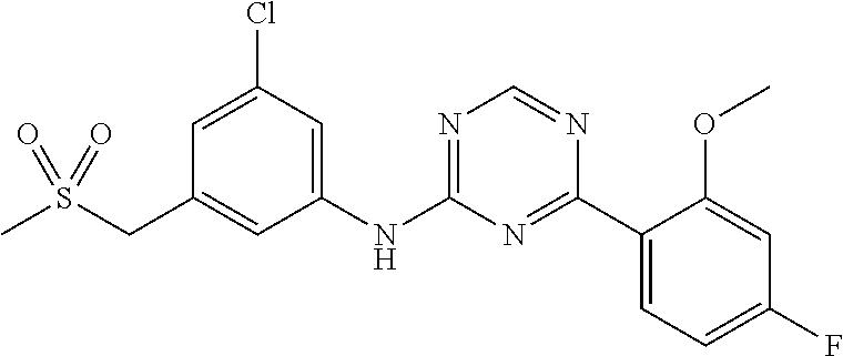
C1=C(Cl)C=C(NC2=NC=NC(C3=CC=C(F)C=C3OC)=N2)C=C1CS(C)(=O)=O
